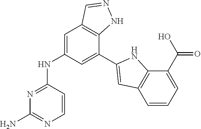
C1=C(NC2=NC(N)=NC=C2)C=C(C2=CC3=C(N2)C(C(O)=O)=CC=C3)C2=C1C=NN2
